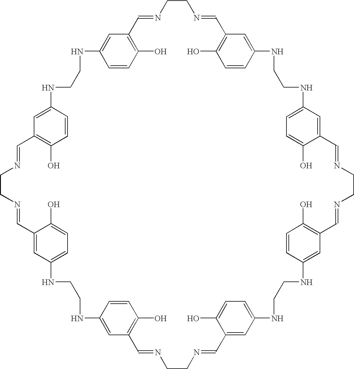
C1=CC(O)=C2C=C1NCCNC1=CC(=C(O)C=C1)C=NCCN=CC1=CC(=CC=C1O)NCCNC1=CC(=C(O)C=C1)C=NCCN=CC1=CC(=CC=C1O)NCCNC1=CC(=C(O)C=C1)C=NCCN=CC1=CC(=CC=C1O)NCCNC1=CC(=C(O)C=C1)C=NCCN=C2
